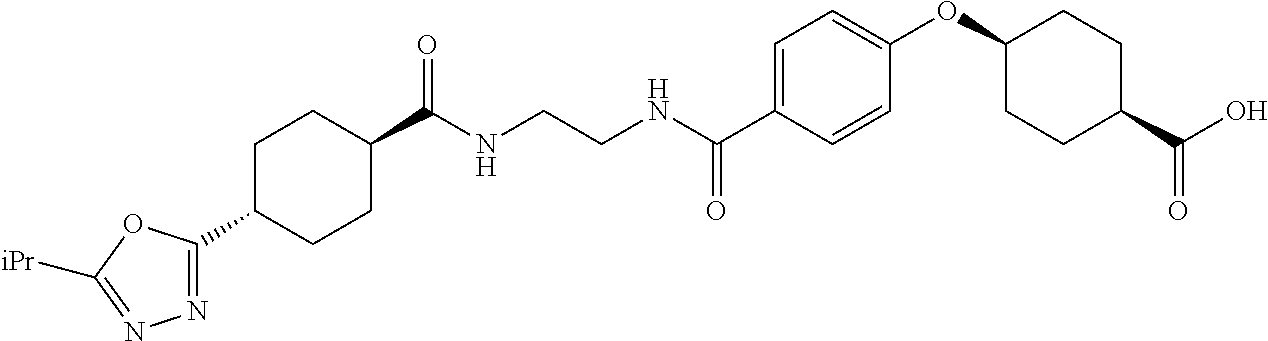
C1(C(NCCNC(C2=CC=C(OC3CCC(C(O)=O)CC3)C=C2)=O)=O)CCC(C2=NN=C([iPr])O2)CC1
